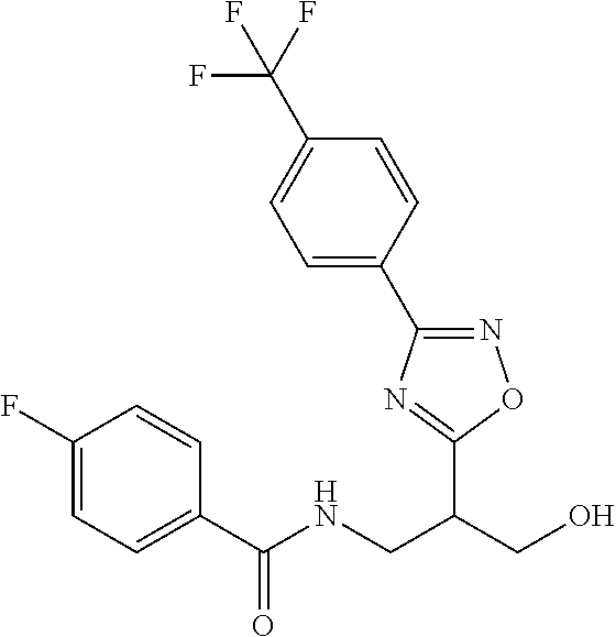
C1=C(F)C=CC(C(NCC(CO)C2=NC(C3=CC=C(C(F)(F)F)C=C3)=NO2)=O)=C1
